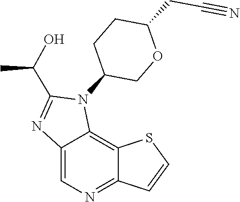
C(C#N)C1CCC(N2C(C(C)O)=NC3=CN=C4C(=C23)SC=C4)CO1
